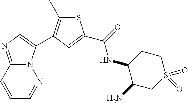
C1=CC2=NC=C(C3=C(C)SC(C(=O)NC4C(N)CS(=O)(=O)CC4)=C3)N2N=C1
